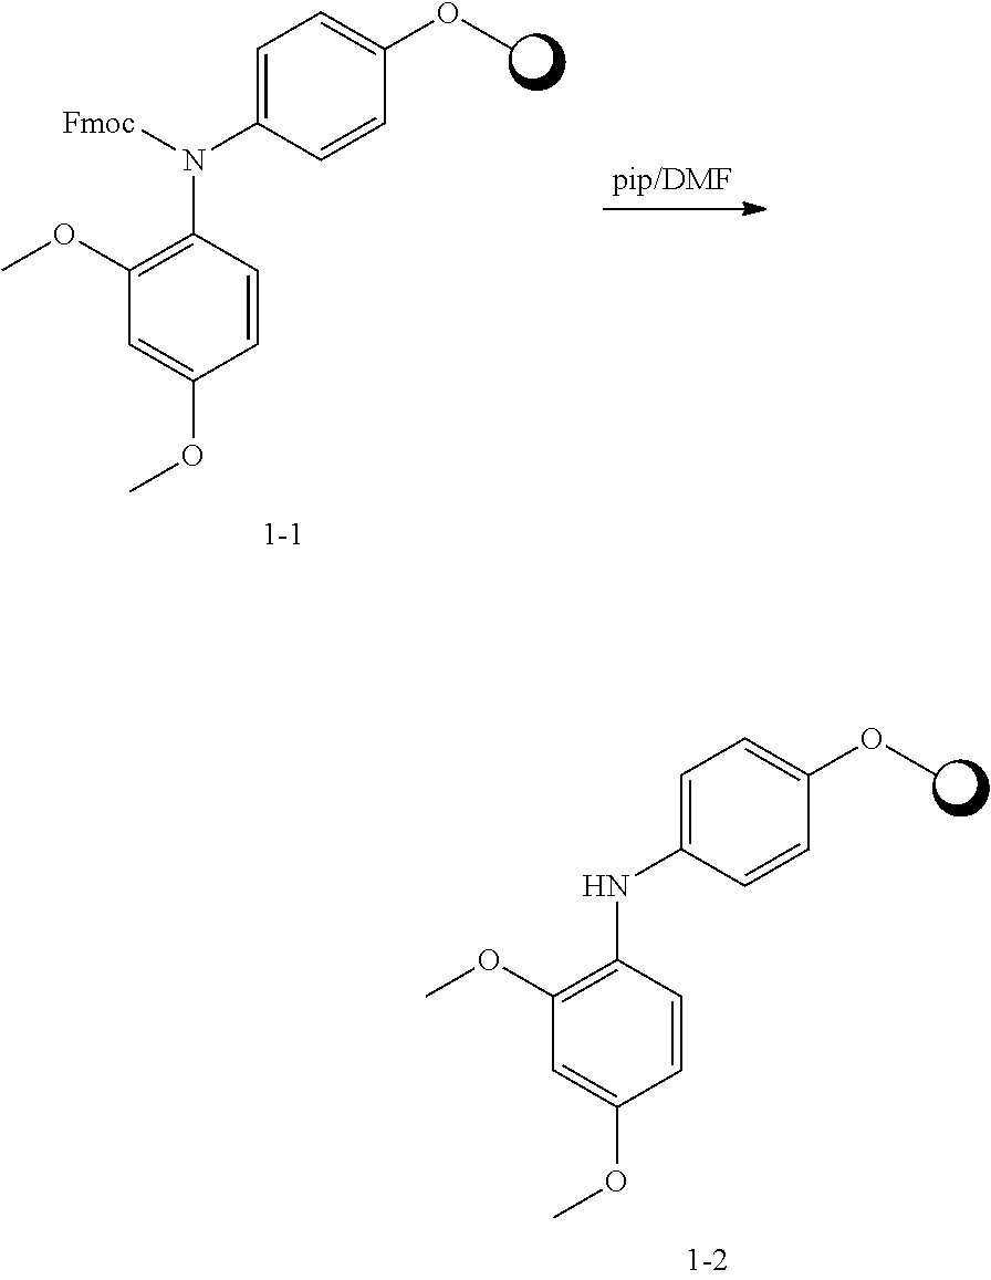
C1(OC)=C(N(C2=CC=C(OC)C=C2)[Fmoc])C=CC(OC)=C1.C1(OC)=C(NC2=CC=C(OC)C=C2)C=CC(OC)=C1
